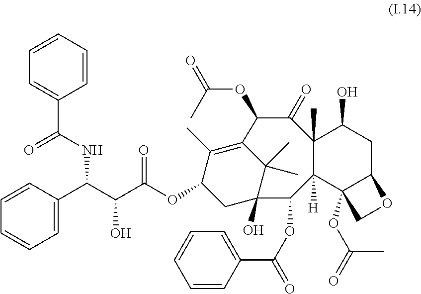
C12(O)C(OC(=O)C3=CC=CC=C3)C3([H])C(C)(C(=O)C(OC(=O)C)C(=C(C)C(OC(C(C(C4=CC=CC=C4)NC(C4=CC=CC=C4)=O)O)=O)C1)C2(C)C)C(O)CC1C3(OC(=O)C)CO1
